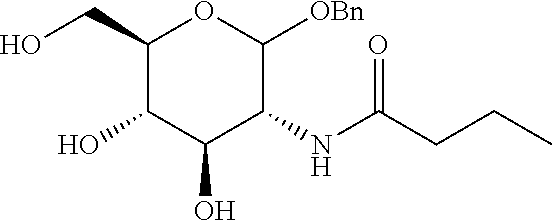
OCC1C(O)C(O)C(NC(=O)CCC)C([OBn])O1
